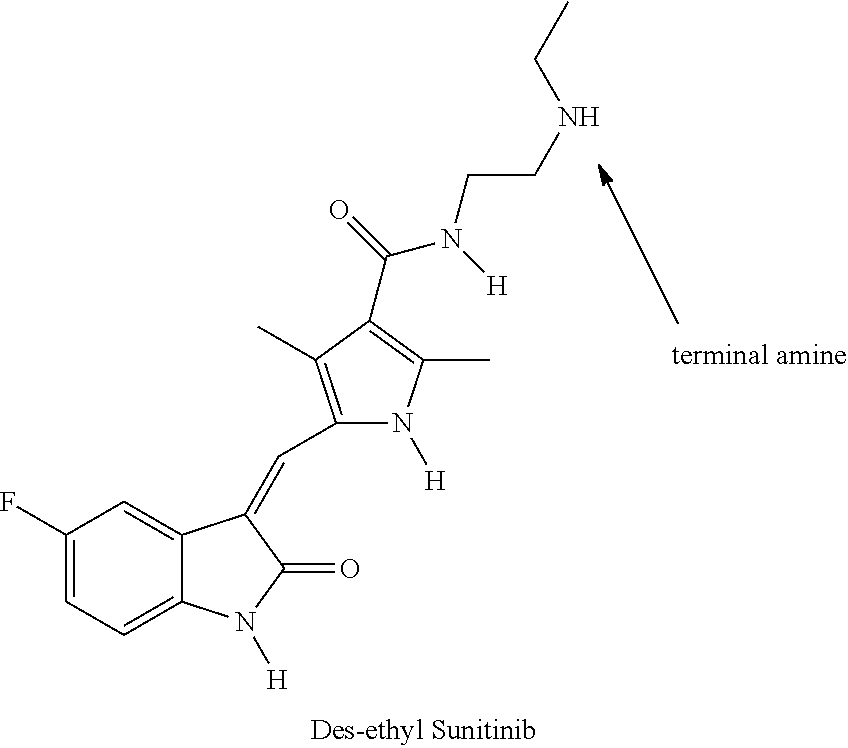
C1(F)=CC=C2C(=C1)C(=CC1=C(C)C(C(=O)N([H])CCNCC)=C(C)N1[H])C(=O)N2[H]
